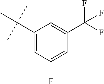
C1(C(C)(C)C)=CC(F)=CC(C(F)(F)F)=C1
